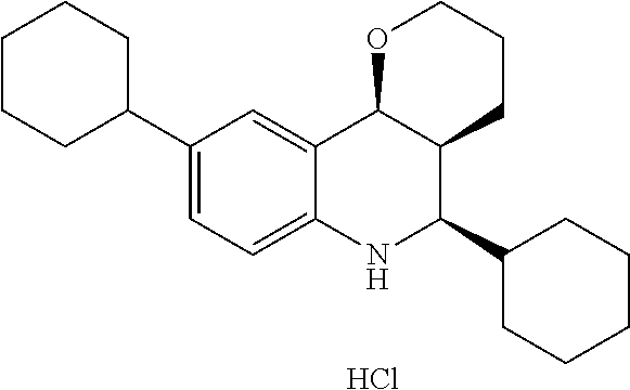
C12=CC(C3CCCCC3)=CC=C1NC(C1CCCCC1)C1C2OCCC1.Cl
